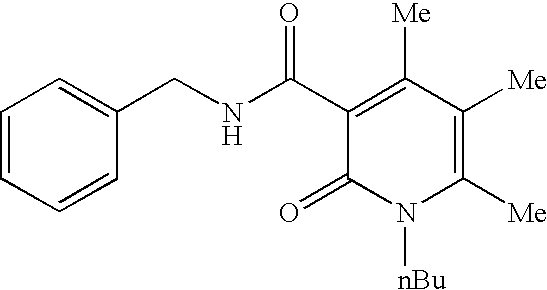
C1=C(CNC(C2=C([Me])C([Me])=C([Me])N([nBu])C2=O)=O)C=CC=C1
